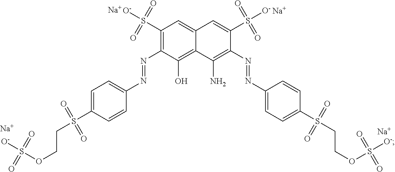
[Na].[Na].C1=C(N=NC2=C(S(=O)(=O)[O-])C=C3C=C(S(=O)(=O)[O-])C(N=NC4=CC=C(S(=O)(=O)CCOS(=O)(=O)[O-])C=C4)=C(N)C3=C2O)C=CC(S(=O)(=O)CCOS(=O)(=O)[O-])=C1.[Na].[Na]
